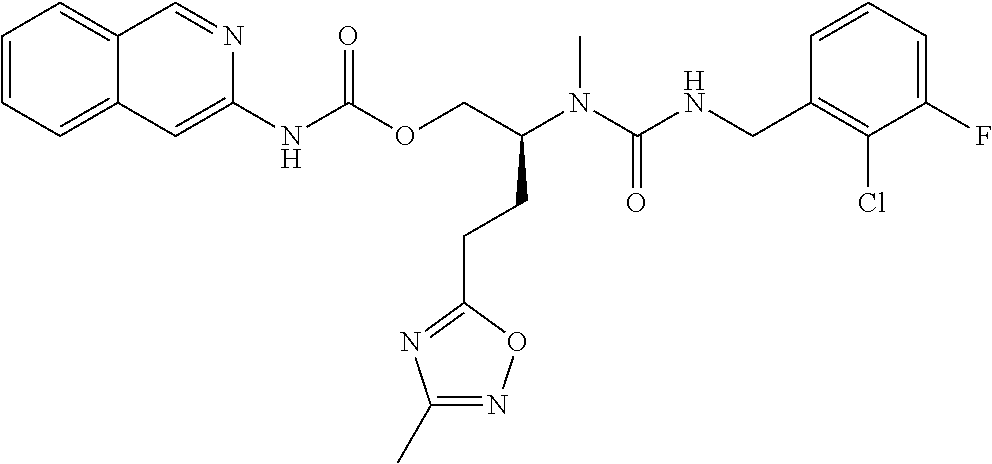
C1=CC(CNC(N(C)C(COC(NC2=CC3=CC=CC=C3C=N2)=O)CCC2=NC(C)=NO2)=O)=C(Cl)C(F)=C1
